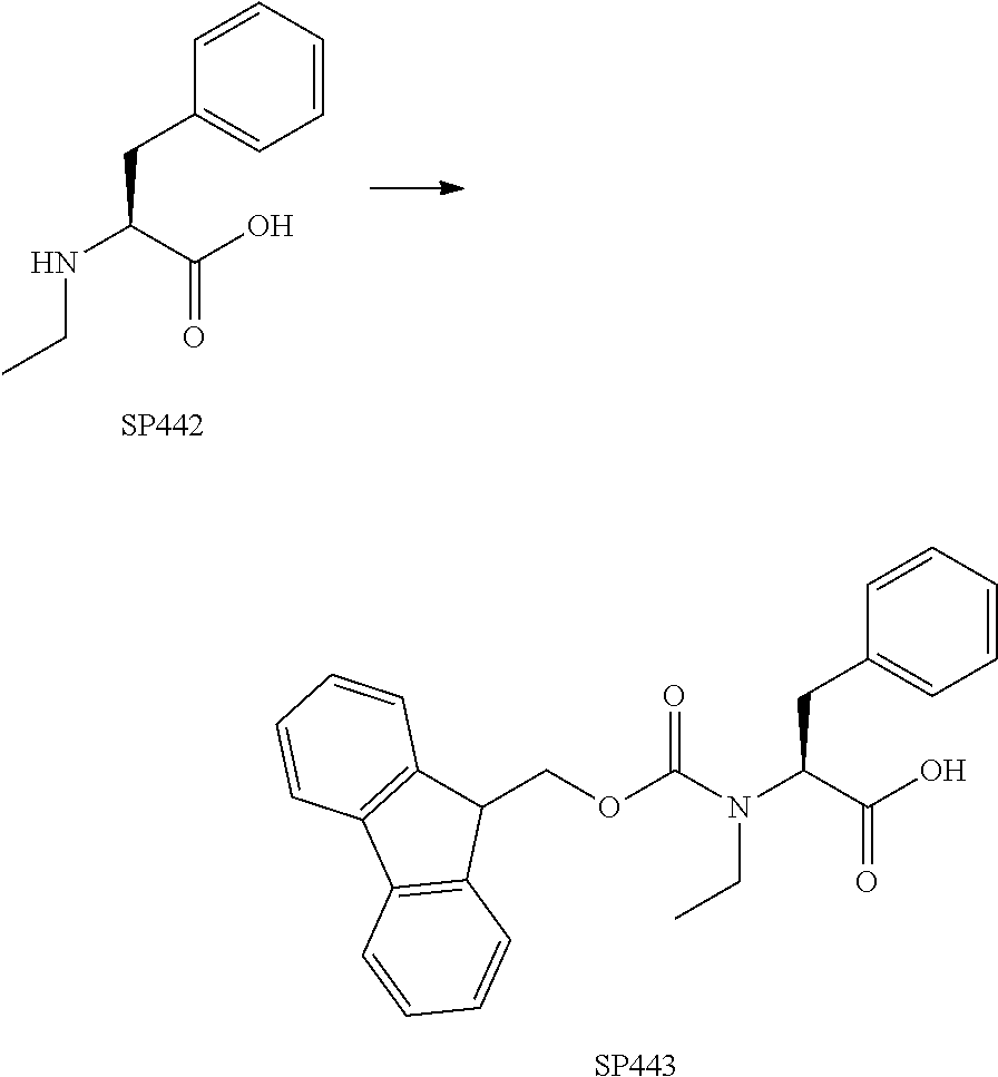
C1=CC=CC(CC(N(CC)C(OCC2C3=C(C4=C2C=CC=C4)C=CC=C3)=O)C(O)=O)=C1.[SP443].C1=CC=CC(CC(NCC)C(O)=O)=C1.[SP442]
